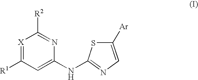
[X]1=C([R1])C=C(NC2=NC=C([Ar])S2)N=C1[R2]
